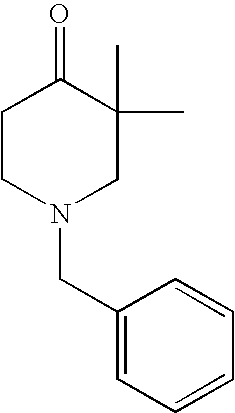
C1CN(CC2=CC=CC=C2)CC(C)(C)C1=O
